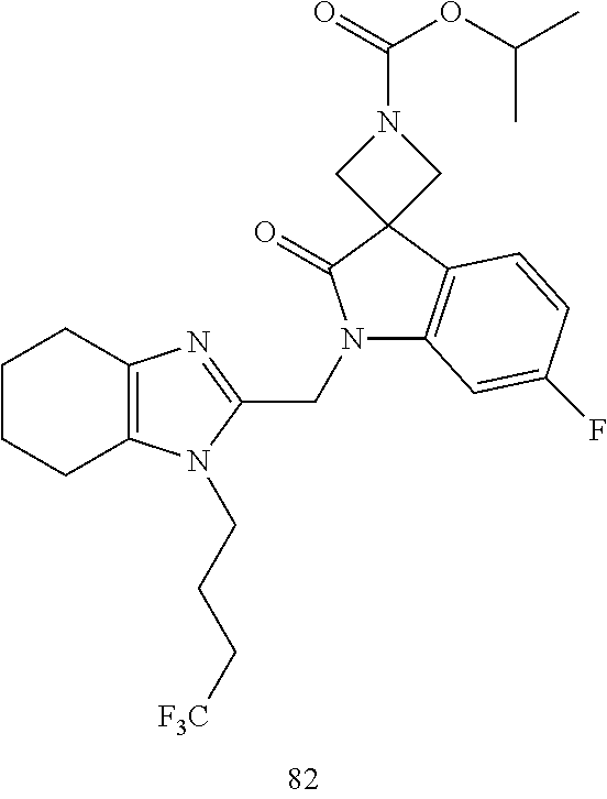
C12=C(CCCC1)N(CCC[F3C])C(CN1C3=C(C4(C1=O)CN(C(OC(C)C)=O)C4)C=CC(F)=C3)=N2
